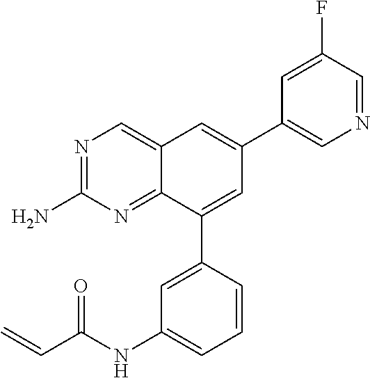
N1=C(N)N=C2C(=C1)C=C(C1=CN=CC(F)=C1)C=C2C1=CC(NC(C=C)=O)=CC=C1
